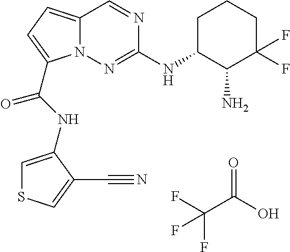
N1=CC2=CC=C(C(NC3=CSC=C3C#N)=O)N2N=C1NC1C(N)C(F)(F)CCC1.O=C(O)C(F)(F)F
